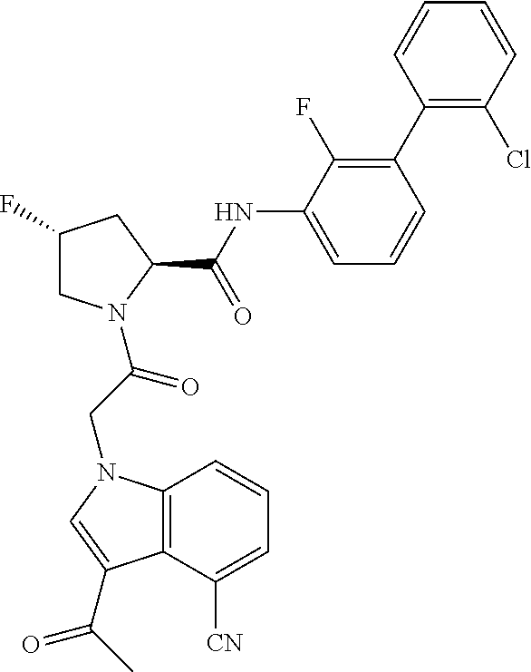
C1(F)CN(C(CN2C3=C(C([CN])=CC=C3)C(C(C)=O)=C2)=O)C(C(NC2=CC=CC(C3=C(Cl)C=CC=C3)=C2F)=O)C1
